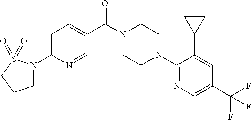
C1=C(N2CCCS2(=O)=O)N=CC(C(N2CCN(C3=NC=C(C(F)(F)F)C=C3C3CC3)CC2)=O)=C1
